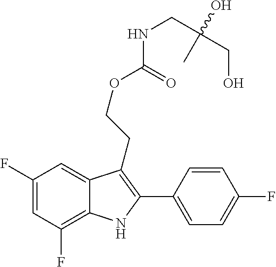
C1(C2=C(CCOC(=O)NCC(CO)(C)O)C3=CC(F)=CC(F)=C3N2)=CC=C(F)C=C1
